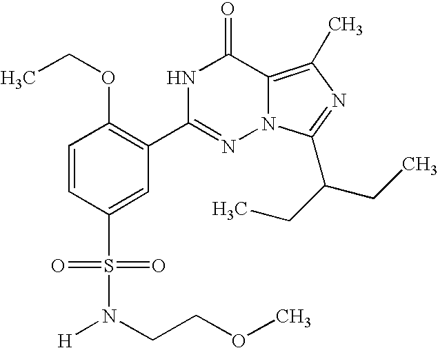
C1=CC(S(=O)(=O)N([H])CCOC)=CC(C2=NN3C(=C(C)N=C3C(CC)CC)C(=O)N2)=C1OCC
